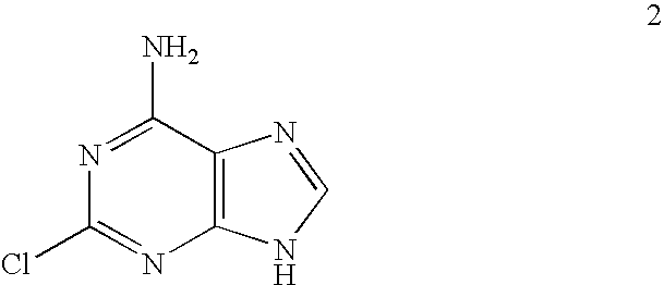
N1=C(N)C2=C(N=C1Cl)NC=N2
